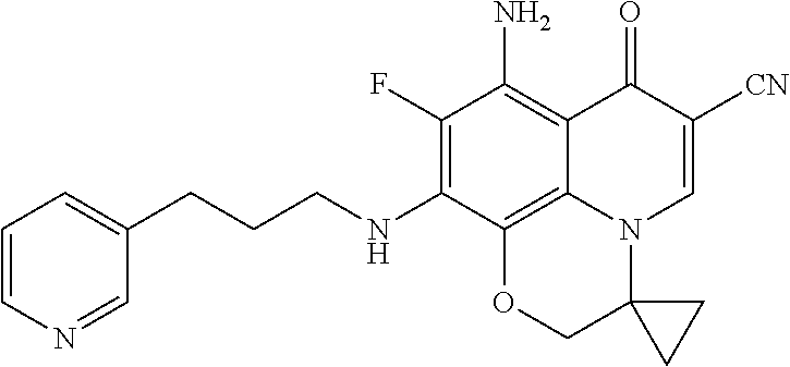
C12=C(N)C(F)=C(NCCCC3=CC=CN=C3)C3=C1N(C=C([CN])C2=O)C1(CC1)CO3
